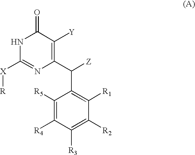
C1(C([Z])C2=C([R1])C([R2])=C([R3])C([R4])=C2[R5])=C([Y])C(=O)NC([X][R])=N1
